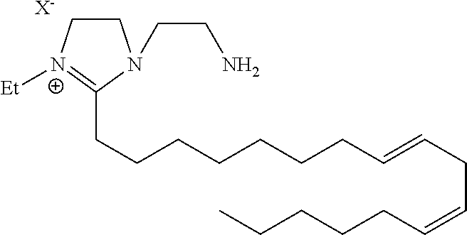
C1C[N+]([Et])=C(CCCCCCCC=CCC=CCCCCC)N1CCN.[X-]
